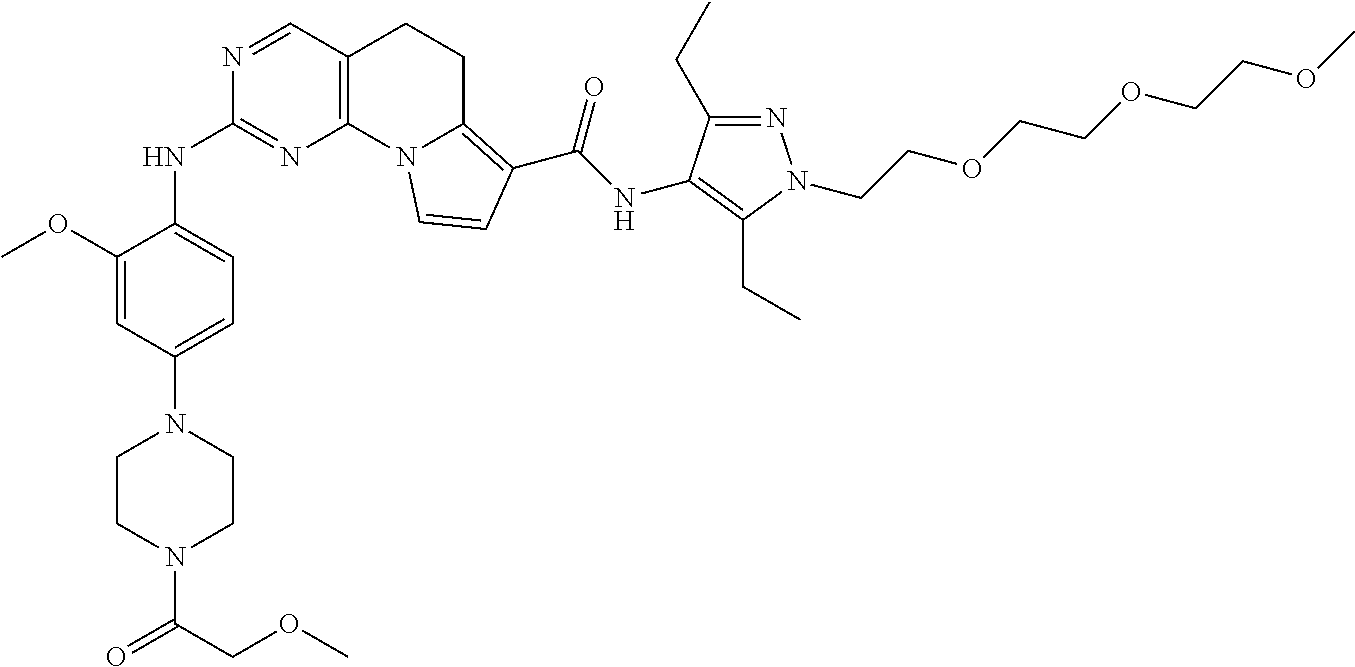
C1(OC)=CC(N2CCN(C(COC)=O)CC2)=CC=C1NC1=NC2=C(CCC3=C(C(=O)NC4=C(CC)N(CCOCCOCCOC)N=C4CC)C=CN23)C=N1
